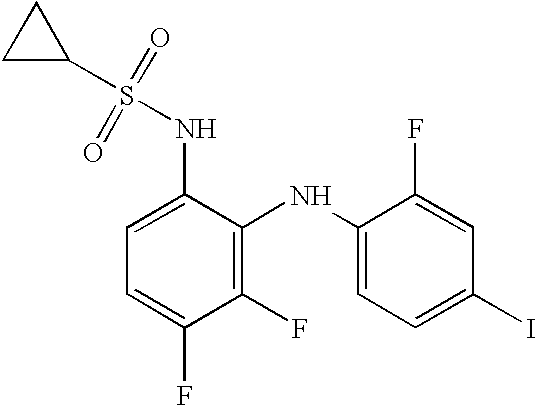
C1(F)=C(NC2=CC=C(I)C=C2F)C(NS(C2CC2)(=O)=O)=CC=C1F
